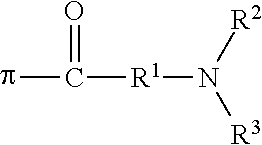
pC([R1]N([R3])[R2])=O
